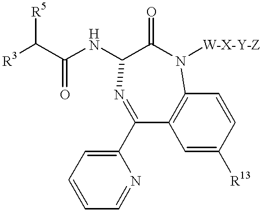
C1(C2=CC=CC=N2)=NC(NC(=O)C([R5])[R3])C(=O)N([W-X-Y-Z])C2=C1C=C([R13])C=C2
